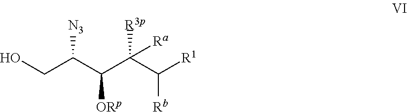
OCC(C(C(C([R1])[Rb])([R3p])[Ra])[ORp])[N3]
